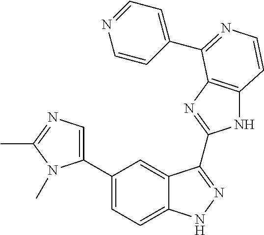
C1(C2=CN=C(C)N2C)=CC=C2C(=C1)C(C1=NC3=C(N1)C=CN=C3C1=CC=NC=C1)=NN2
